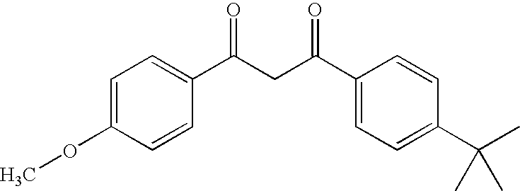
C1=C(OC)C=CC(C(CC(C2=CC=C(C(C)(C)C)C=C2)=O)=O)=C1
